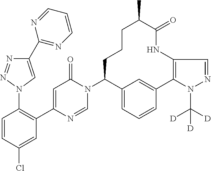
C1=CC(Cl)=CC(C2=CC(=O)N(C3C4=CC=CC(=C4)C4=C(NC(=O)C(C)CCC3)C=NN4C([D])([D])[D])C=N2)=C1N1C=C(C2=NC=CC=N2)N=N1
